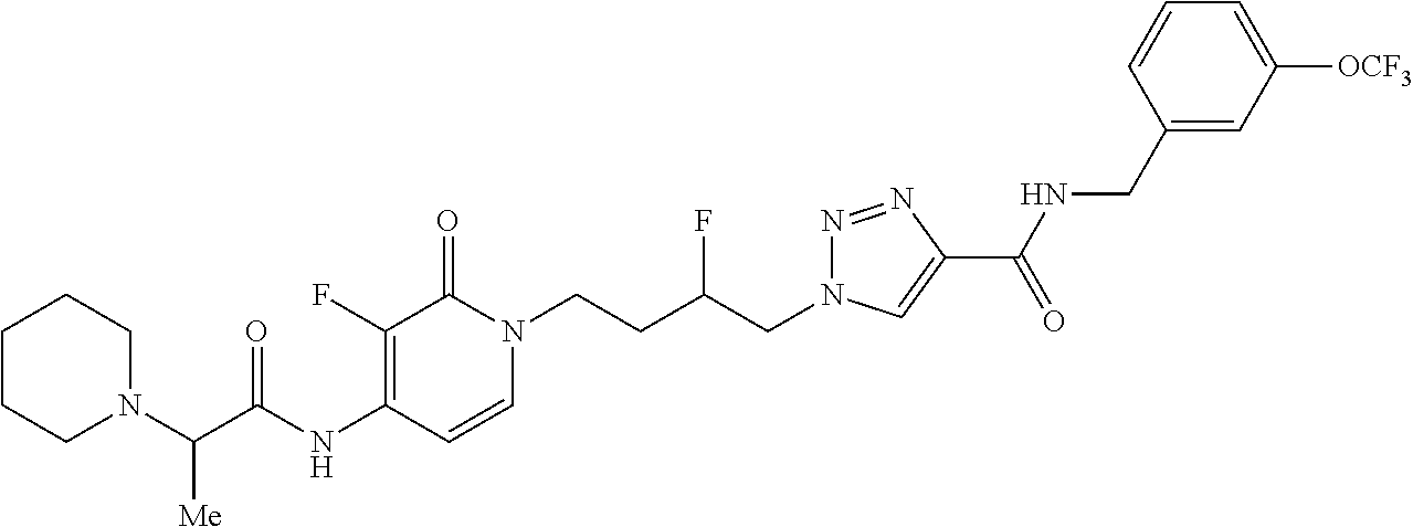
C1(F)=C(NC(C(N2CCCCC2)[Me])=O)C=CN(CCC(CN2N=NC(C(NCC3=CC([OCF3])=CC=C3)=O)=C2)F)C1=O
